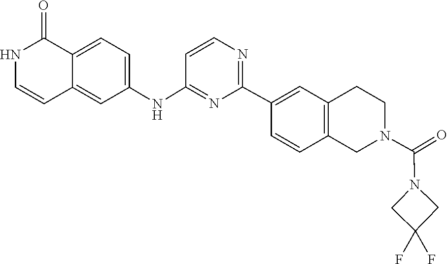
C1(C2=CC3=C(CN(C(=O)N4CC(F)(F)C4)CC3)C=C2)=NC=CC(NC2=CC=C3C(=C2)C=CNC3=O)=N1
